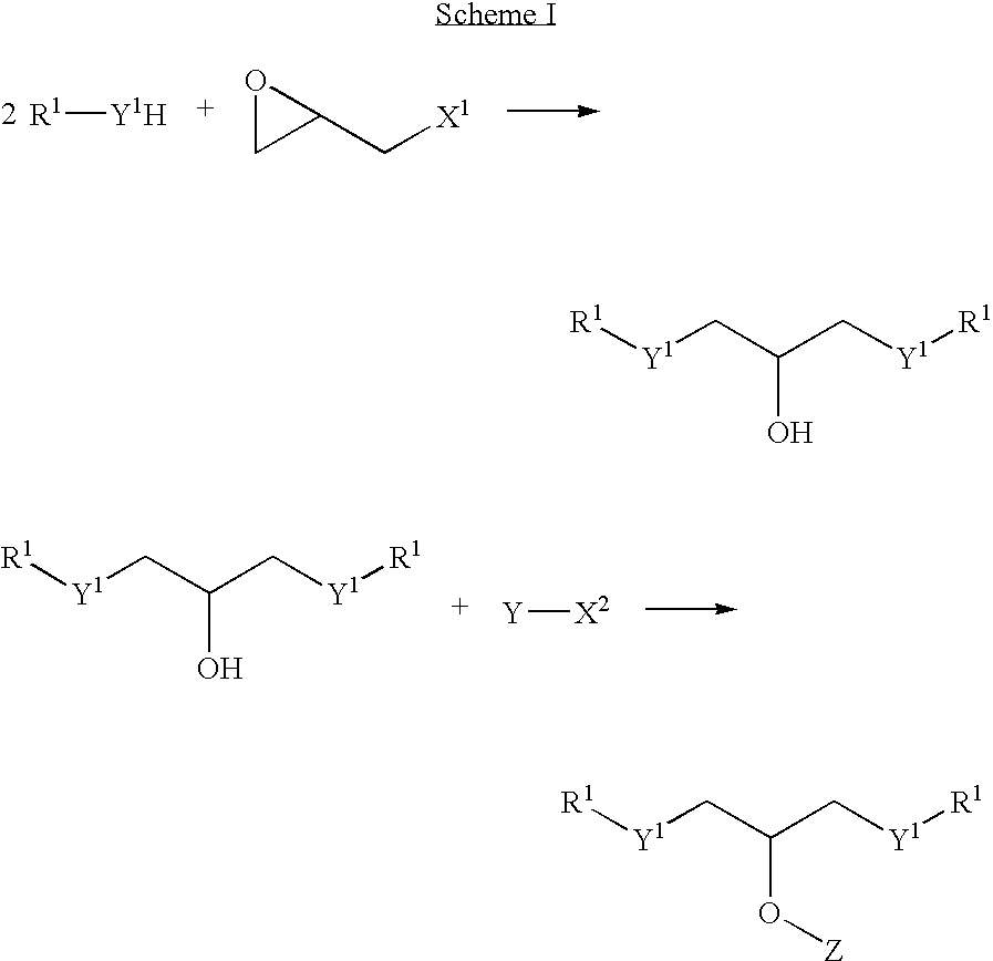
[R1][Y1H].O1CC1C[X1].[R1][Y1]CC(C[Y1][R1])O.[Y][X2].[R1][Y1]CC(C[Y1][R1])O.[R1][Y1]CC(C[Y1][R1])O[Z]
